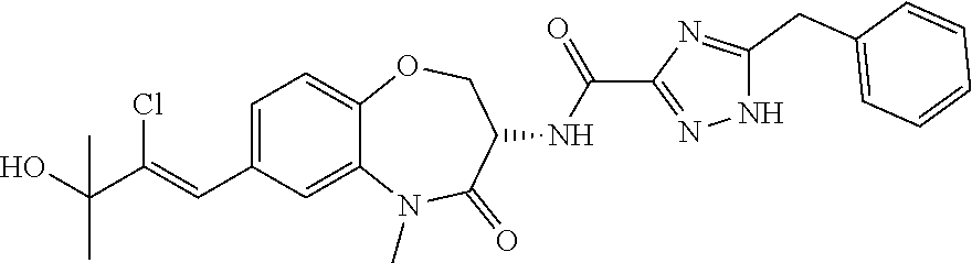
C1=C(C=C(C(O)(C)C)Cl)C=C2C(=C1)OCC(NC(=O)C1=NNC(CC3=CC=CC=C3)=N1)C(=O)N2C
